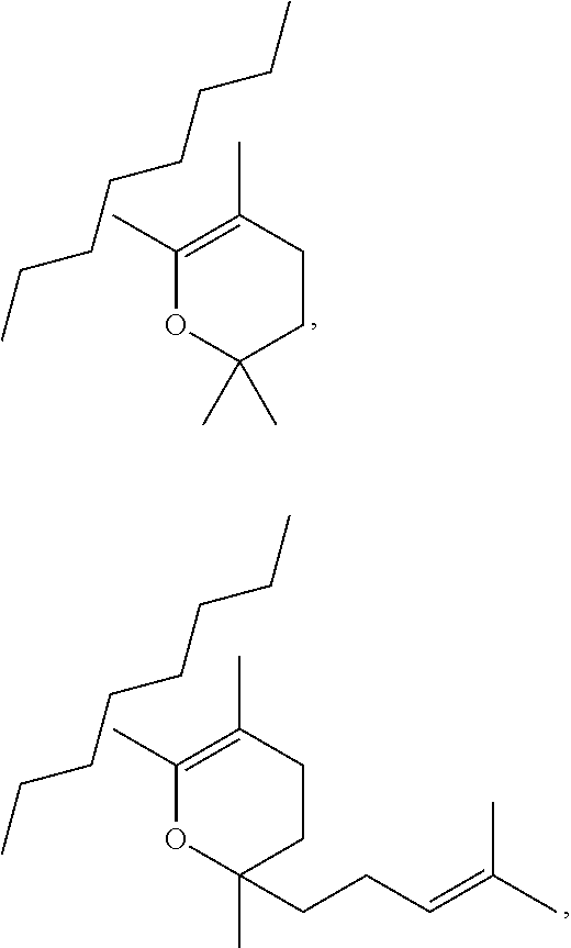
C1(C)=C(C)CCC(C)(C)O1.CCCCCCCC.C1(C)=C(C)CCC(C)(CCC=C(C)C)O1.CCCCCCCC
